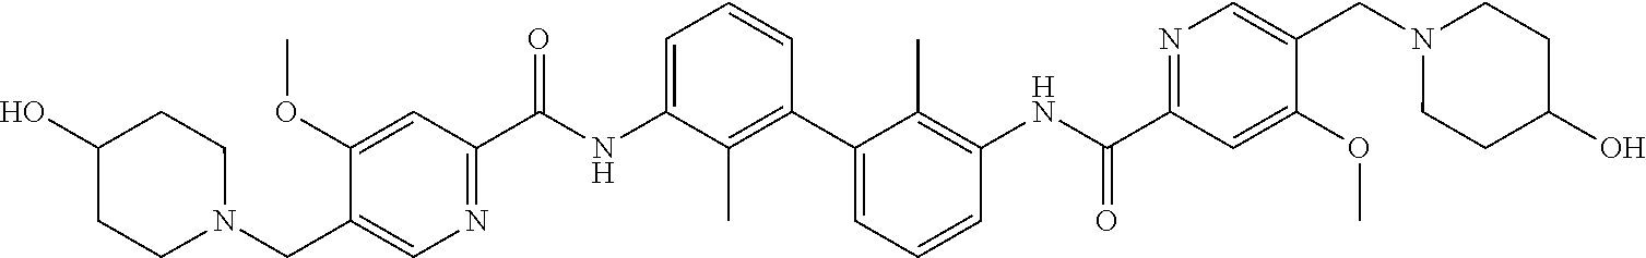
C1(OC)=CC(C(NC2=CC=CC(C3=CC=CC(NC(C4=NC=C(CN5CCC(O)CC5)C(OC)=C4)=O)=C3C)=C2C)=O)=NC=C1CN1CCC(O)CC1
